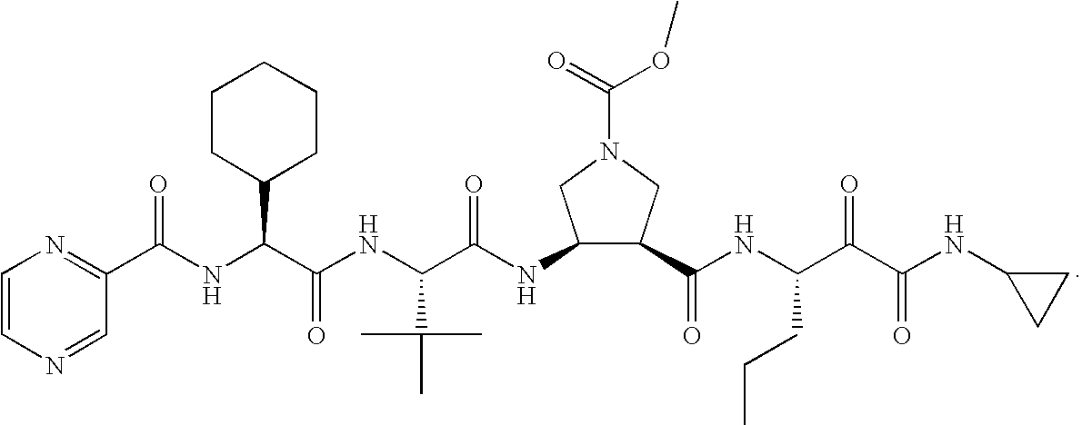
C1=CN=CC(C(NC(C(NC(C(NC2C(C(NC(C(C(NC3CC3)=O)=O)CCC)=O)CN(C(=O)OC)C2)=O)C(C)(C)C)=O)C2CCCCC2)=O)=N1
